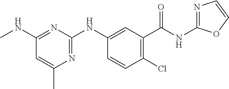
C1(C(NC2=NC=CO2)=O)=C(Cl)C=CC(NC2=NC(C)=CC(NC)=N2)=C1
